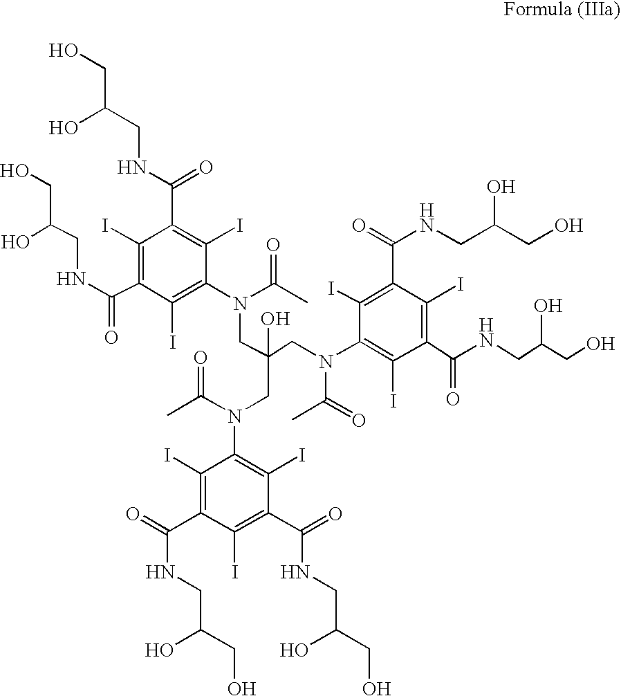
C(C(CNC(C1=C(I)C(C(NCC(O)CO)=O)=C(I)C(N(C(C)=O)CC(CN(C2=C(I)C(C(NCC(CO)O)=O)=C(I)C(C(=O)NCC(CO)O)=C2I)C(=O)C)(O)CN(C(C)=O)C2=C(I)C(C(=O)NCC(CO)O)=C(I)C(C(=O)NCC(CO)O)=C2I)=C1I)=O)O)O
